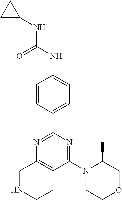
C1NCCC2=C1N=C(C1=CC=C(NC(NC3CC3)=O)C=C1)N=C2N1CCOCC1C
